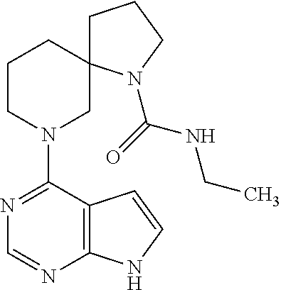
N1=C(N2CC3(CCC2)CCCN3C(=O)NCC)C2=C(N=C1)NC=C2
